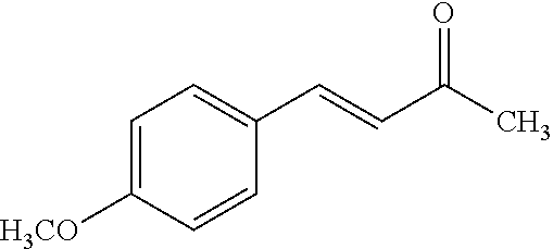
C1=C([H3CO])C=CC(C=CC(=O)C)=C1
